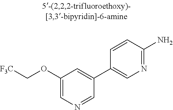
C1(OC[F3C])=CN=CC(C2=CN=C(N)C=C2)=C1
